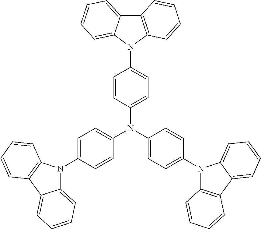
C12=CC=CC=C1N(C1=CC=C(N(C3=CC=C(N4C5=C(C6=CC=CC=C46)C=CC=C5)C=C3)C3=CC=C(N4C5=CC=CC=C5C5=C4C=CC=C5)C=C3)C=C1)C1=C2C=CC=C1
